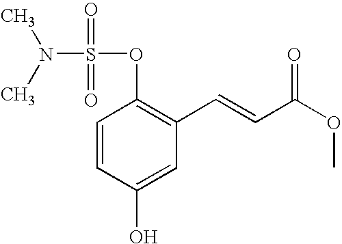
C1=CC(O)=CC(C=CC(OC)=O)=C1OS(N(C)C)(=O)=O
